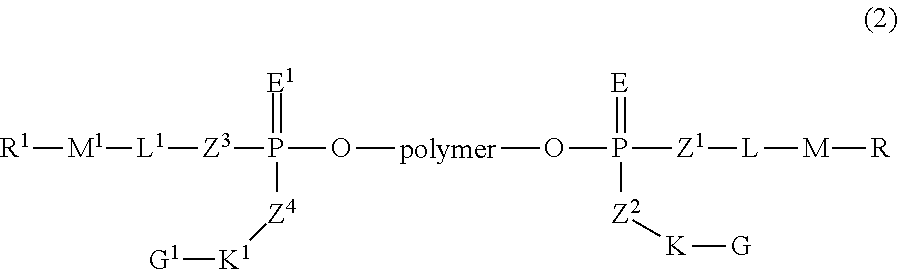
[R1][M1][L1][Z3]P(=[E1])([Z4][K1][G1])O[polymer]OP([Z1][L][M][R])([Z2][K][G])=[E]
